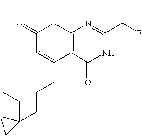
C1(=O)C=C(CCCC2(CC)CC2)C2=C(O1)N=C(C(F)F)NC2=O
